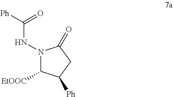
N1(NC([Ph])=O)C([EtOOC])C([Ph])CC1=O
